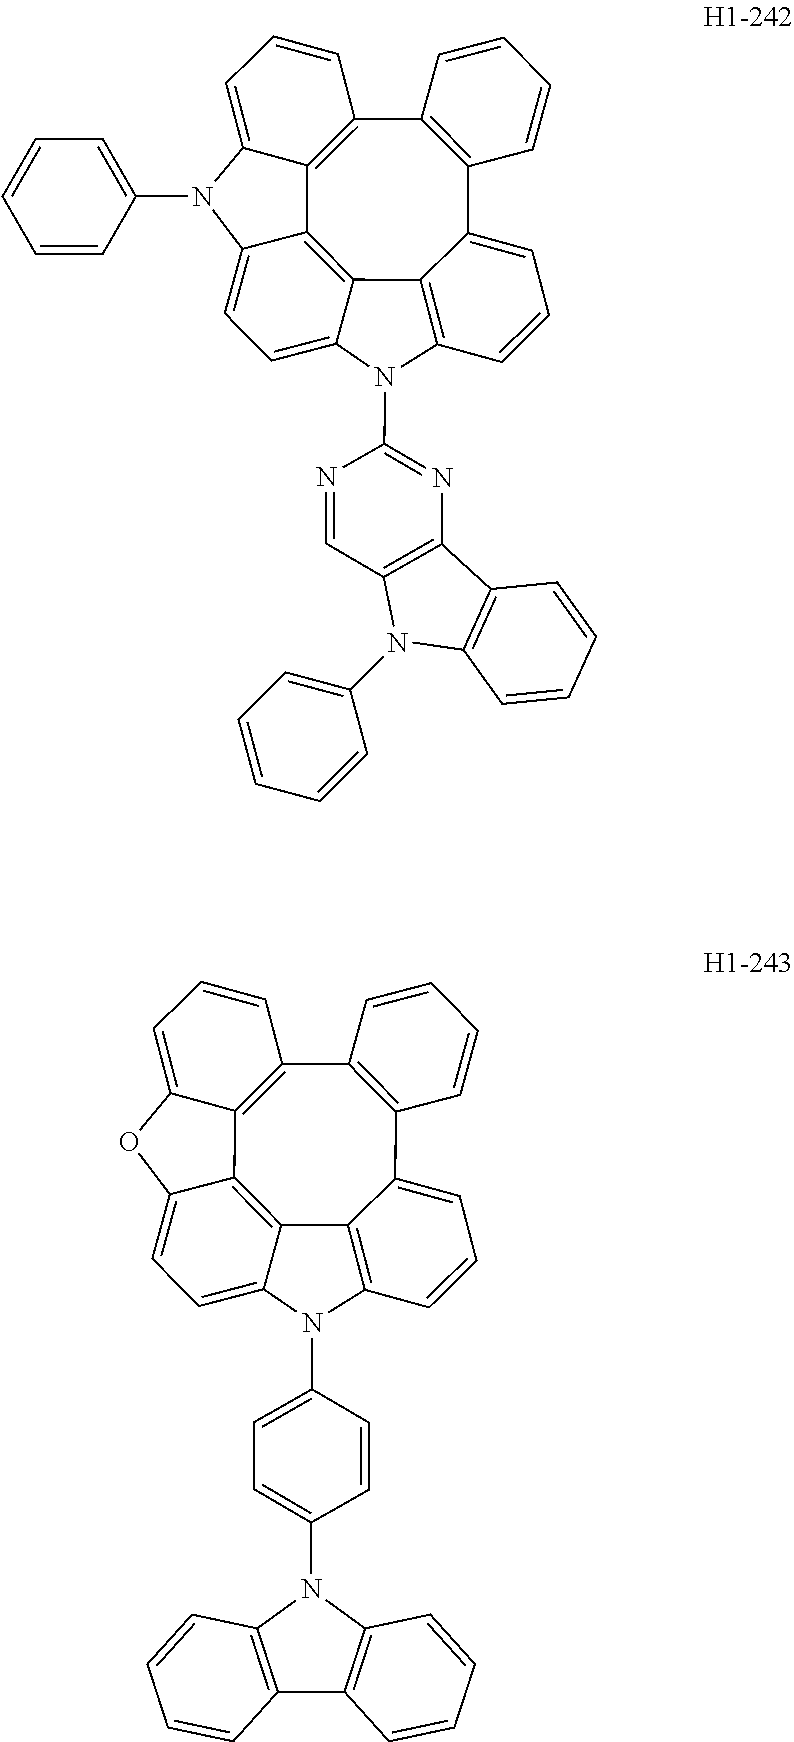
C12=C3C4=C(C5=CC=CC6=C5C5=C1C(=CC=C5N6C1=CC=C(N5C6=C(C7=C5C=CC=C7)C=CC=C6)C=C1)OC2=CC=C3)C=CC=C4.C12=C3C4=C(C5=CC=CC6=C5C5=C1C(=CC=C5N6C1=NC5=C(C=N1)N(C1=CC=CC=C1)C1=C5C=CC=C1)N(C1=CC=CC=C1)C2=CC=C3)C=CC=C4
